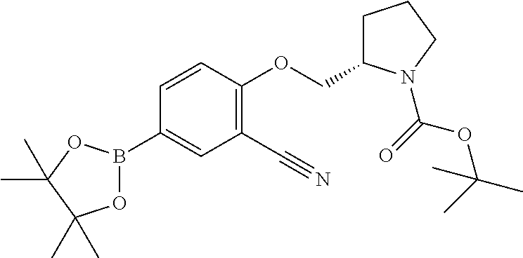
C1=CC(OCC2CCCN2C(OC(C)(C)C)=O)=C(C#N)C=C1B1OC(C)(C)C(C)(C)O1
